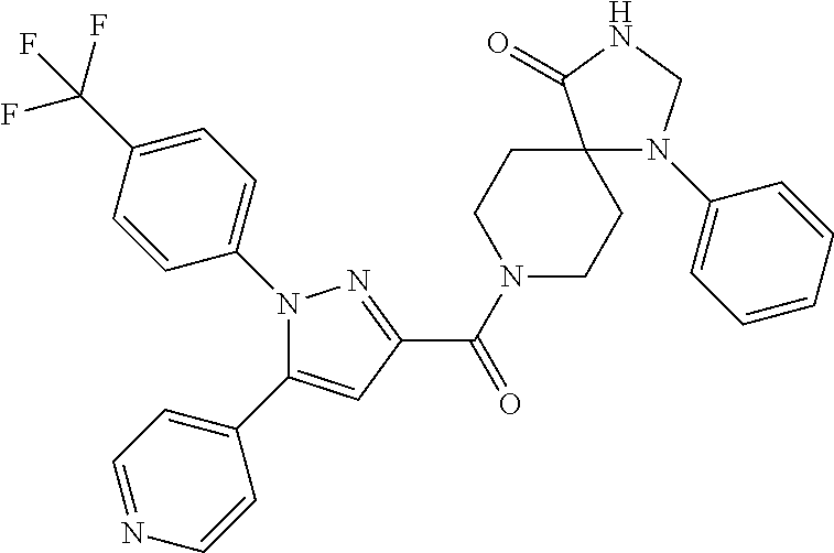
N1(C2=CC=C(C(F)(F)F)C=C2)C(C2=CC=NC=C2)=CC(C(=O)N2CCC3(CC2)N(C2=CC=CC=C2)CNC3=O)=N1
